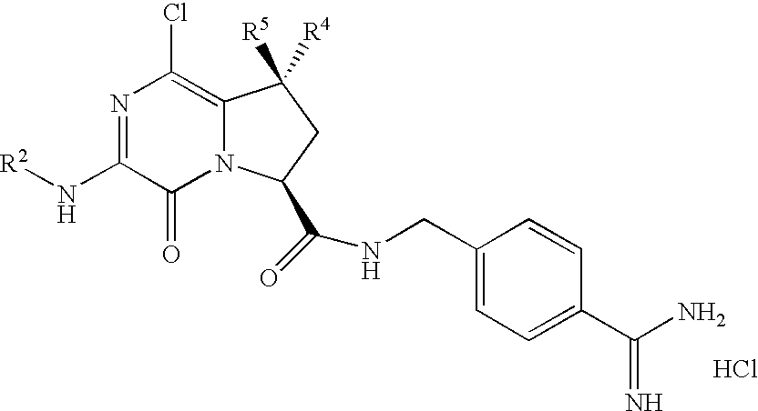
N1=C(N[R2])C(=O)N2C(=C1Cl)C([R5])([R4])CC2C(NCC1=CC=C(C(N)=N)C=C1)=O.Cl
